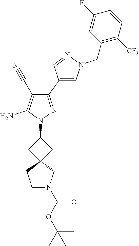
C1(C2=CN(CC3=C([CF3])C=CC(F)=C3)N=C2)=NN(C2CC3(C2)CCN(C(OC(C)(C)C)=O)C3)C(N)=C1C#N
